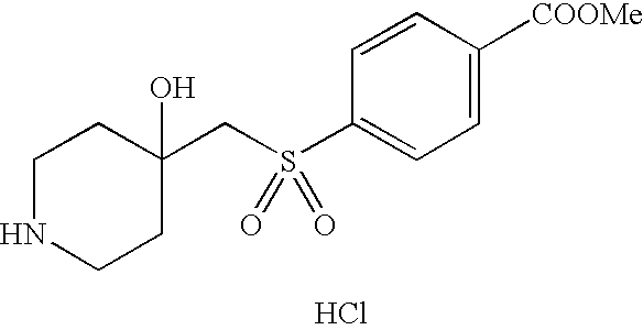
C(C1(O)CCNCC1)S(C1=CC=C([COOMe])C=C1)(=O)=O.Cl
